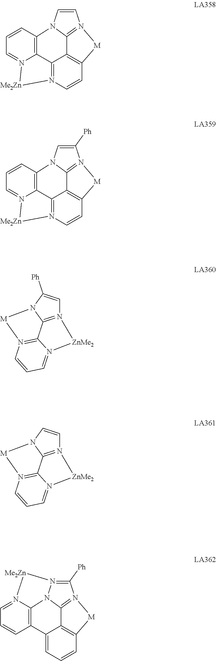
N12=C3C4=C(C=C1)[M]N1=C4N(C=C1)C1=C3N(=CC=C1)[Me2Zn]2.N12=C3C4=C(C=C1)[M]N1=C4N(C=C1[Ph])C1=C3N(=CC=C1)[Me2Zn]2.C1=CC=N2C3=N1[M]N1C3=N(C=C1[Ph])[ZnMe2]2.C1=CC=N2C3=N1[M]N1C3=N(C=C1)[ZnMe2]2.C1=C2C3=C(C=C1)[M]N1=C3N3N(=C1[Ph])[Me2Zn]N1=CC=CC2=C13
